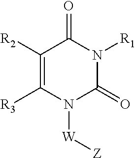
C1([R2])=C([R3])N([W][Z])C(=O)N([R1])C1=O
